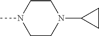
C1CN(C2CC2)CCN1C
